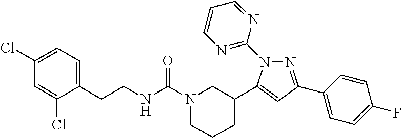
N1=C(C2=CC=C(F)C=C2)C=C(C2CN(C(NCCC3=CC=C(Cl)C=C3Cl)=O)CCC2)N1C1=NC=CC=N1
